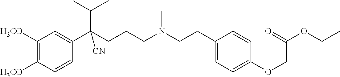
C1([H3CO])=C([H3CO])C=CC(C(CCCN(CCC2=CC=C(OCC(OCC)=O)C=C2)C)(C(C)C)[CN])=C1
